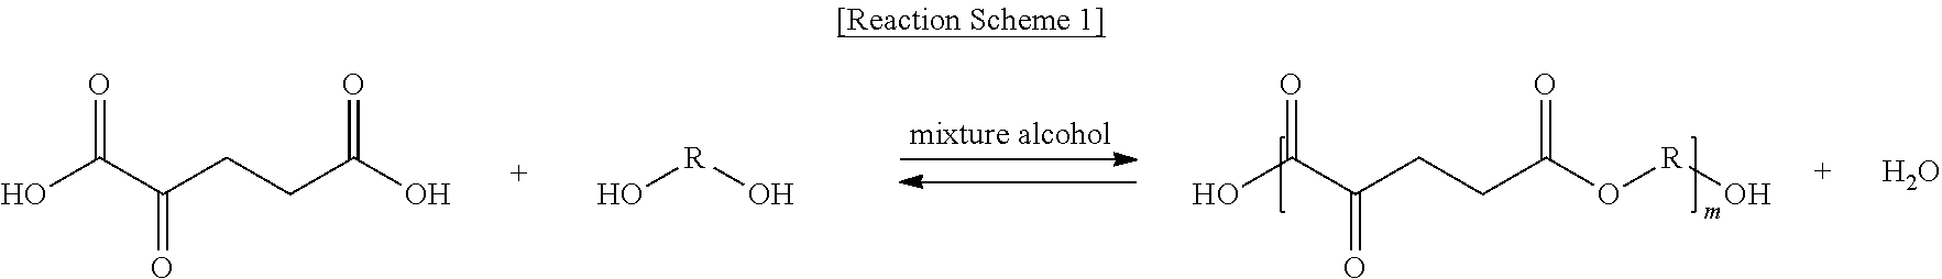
OC(C(=O)CCC(O[R]O)=O)=O.OC(C(=O)CCC(O)=O)=O.O[R]O.O
